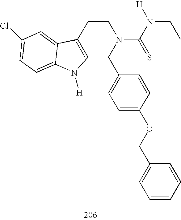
C12=C(CCN(C(N([H])CC)=S)C1C1=CC=C(OCC3=CC=CC=C3)C=C1)C1=CC(Cl)=CC=C1N2[H]
